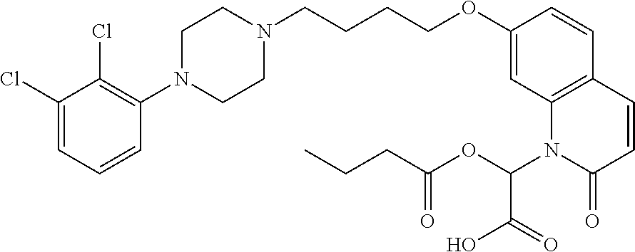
C1(Cl)=CC=CC(N2CCN(CCCCOC3=CC4=C(C=C3)C=CC(=O)N4C(OC(=O)CCC)C(=O)O)CC2)=C1Cl
